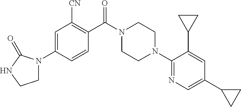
C1=C(N2CCNC2=O)C=CC(C(N2CCN(C3=NC=C(C4CC4)C=C3C3CC3)CC2)=O)=C1[CN]
